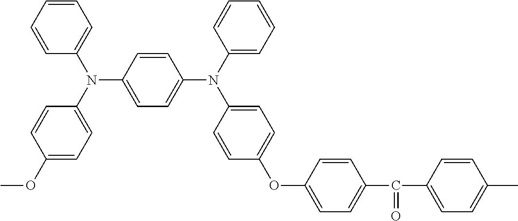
C1=CC(N(C2=CC=C(OC)C=C2)C2=CC=CC=C2)=CC=C1N(C1=CC=C(OC2=CC=C(C(C3=CC=C(C)C=C3)=O)C=C2)C=C1)C1=CC=CC=C1
